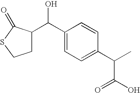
C1(C(C2CCSC2=O)O)=CC=C(C(C(O)=O)C)C=C1
